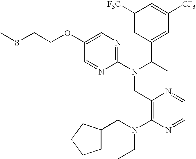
CSCCOC1=CN=C(N(C(C)C2=CC([CF3])=CC([F3C])=C2)CC2=C(N(CC3CCCC3)CC)N=CC=N2)N=C1
